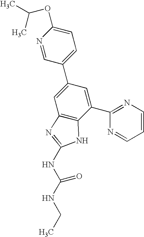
N1=CC(C2=CC3=C(C(C4=NC=CC=N4)=C2)NC(NC(NCC)=O)=N3)=CC=C1OC(C)C
